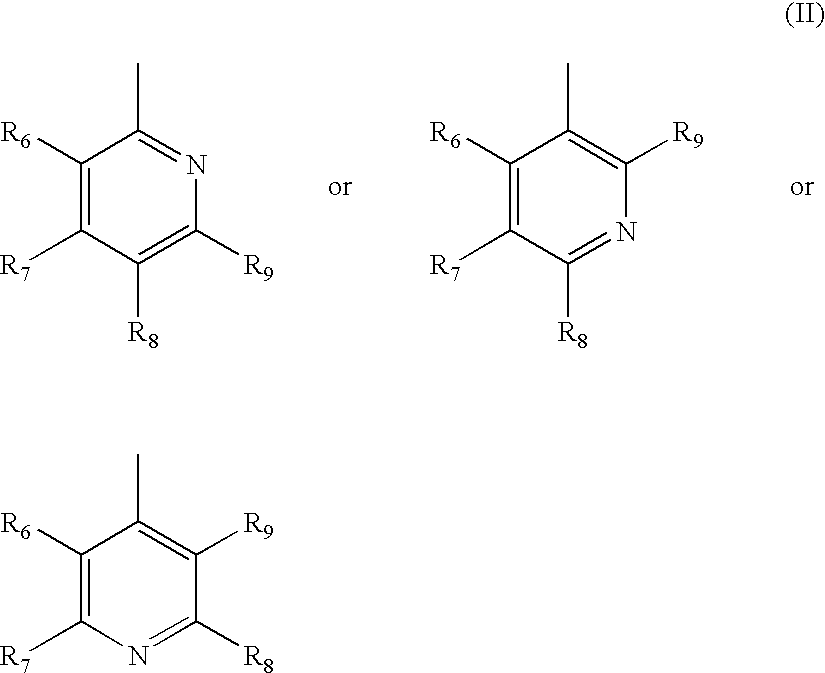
C1([R6])=C([R7])N=C([R8])C([R9])=C1C.C1([R6])=C([R7])C([R8])=C([R9])N=C1C.C1([R6])=C([R7])C([R8])=NC([R9])=C1C
